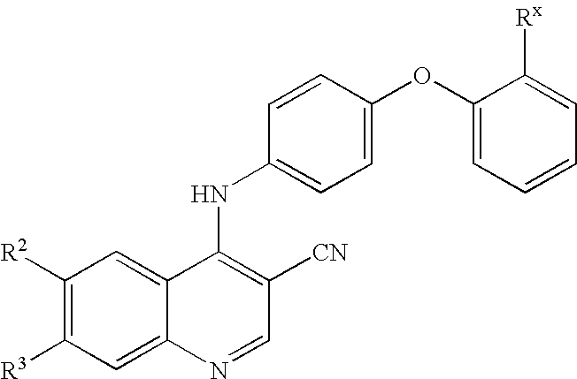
C1([R2])=C([R3])C=C2C(=C1)C(NC1=CC=C(OC3=CC=CC=C3[Rx])C=C1)=C([CN])C=N2
